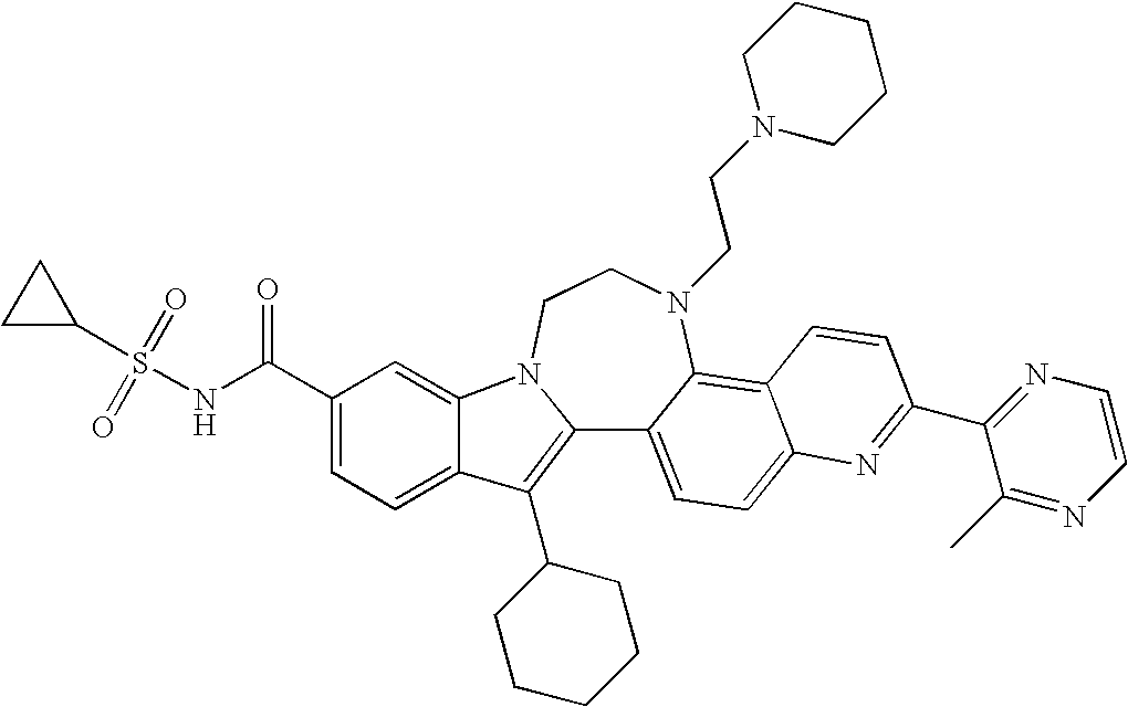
C12=C(C3CCCCC3)C3=CC=C(C(NS(C4CC4)(=O)=O)=O)C=C3N1CCN(CCN1CCCCC1)C1=C3C(=CC=C21)N=C(C1=NC=CN=C1C)C=C3
